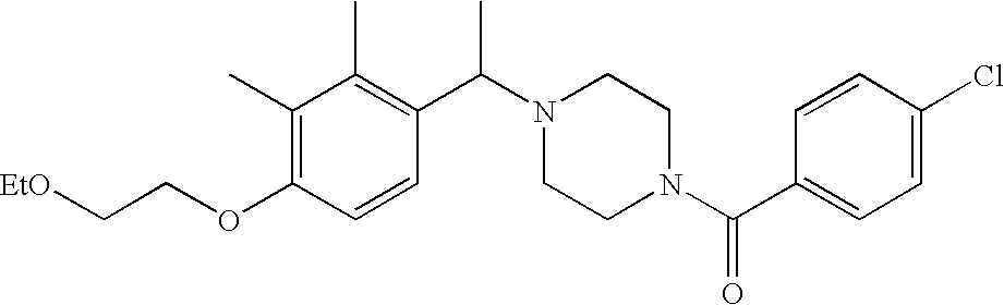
[EtO]CCOC1=C(C)C(C)=C(C(N2CCN(C(C3=CC=C(Cl)C=C3)=O)CC2)C)C=C1
